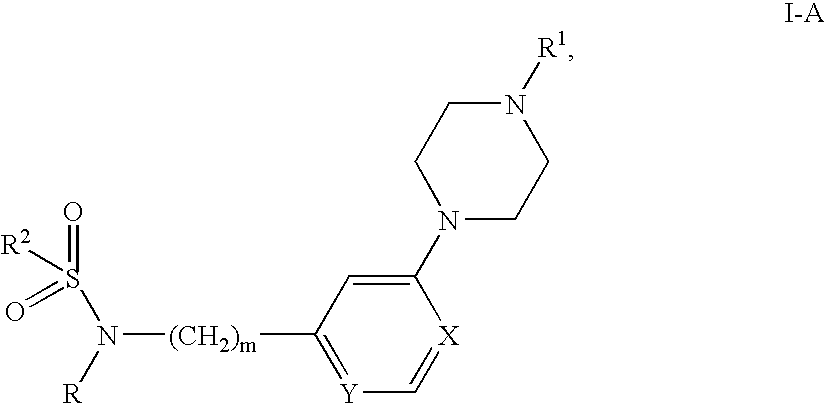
[Y]1=C([(CH2)m]N(S(=O)(=O)[R2])[R])C=C(N2CCN([R1])CC2)[X]=C1
